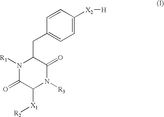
C1=C([X2][H])C=CC(CC2N([R1])C(=O)C([X1][R2])N([R3])C2=O)=C1
